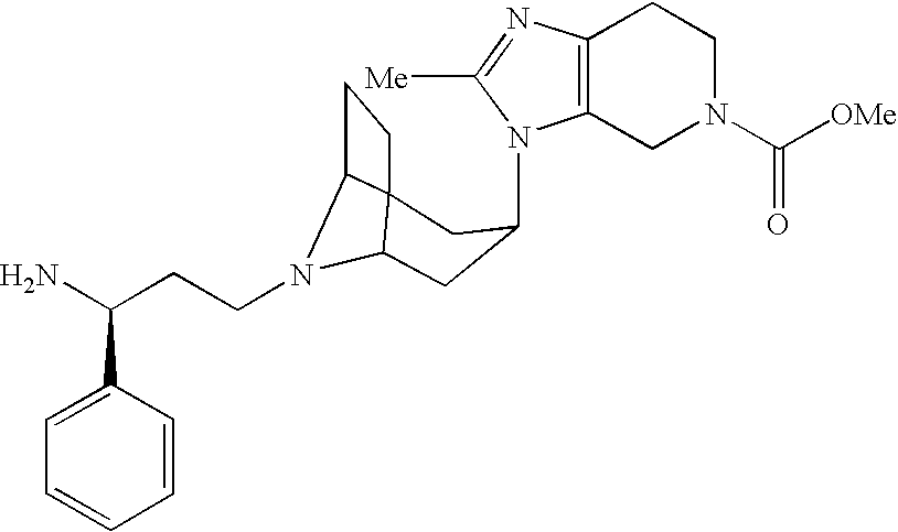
N1(C2CC3N(CCC(N)C4=CC=CC=C4)C4C3(CC4)C2)C2=C(N=C1[Me])CCN(C([OMe])=O)C2
